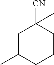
C1C(C)CCCC1([CN])C
